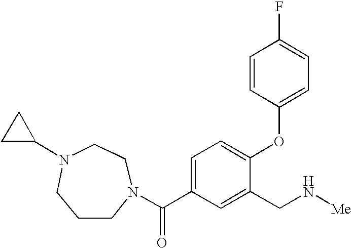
N1(C(C2=CC=C(OC3=CC=C(F)C=C3)C(CN[Me])=C2)=O)CCN(C2CC2)CCC1
